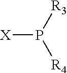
[R3]P([R4])[X]
